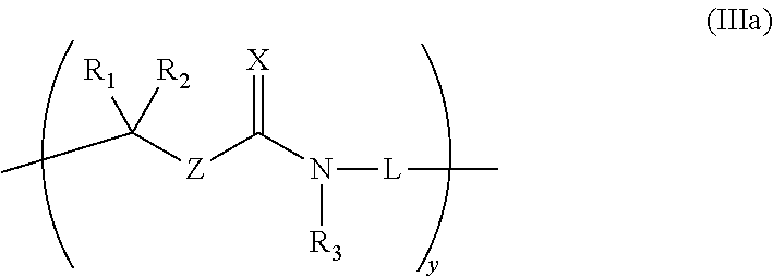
CC([Z]C(N([L]C)[R3])=[X])([R1])[R2]
